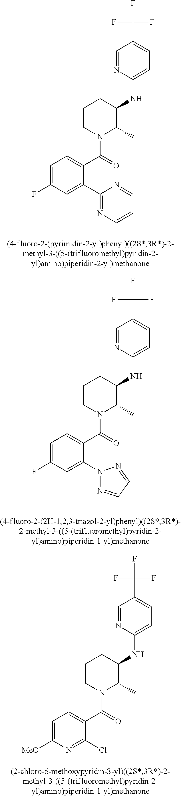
C1=NC(NC2CCCN(C(C3=CC=C(F)C=C3C3=NC=CC=N3)=O)C2C)=CC=C1C(F)(F)F.C1=NC(NC2CCCN(C(C3=CC=C(F)C=C3N3N=CC=N3)=O)C2C)=CC=C1C(F)(F)F.C1=NC(NC2CCCN(C(C3=CC=C([MeO])N=C3Cl)=O)C2C)=CC=C1C(F)(F)F
